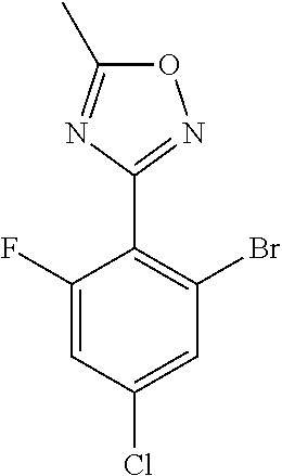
C1(F)=CC(Cl)=CC(Br)=C1C1=NOC(C)=N1
